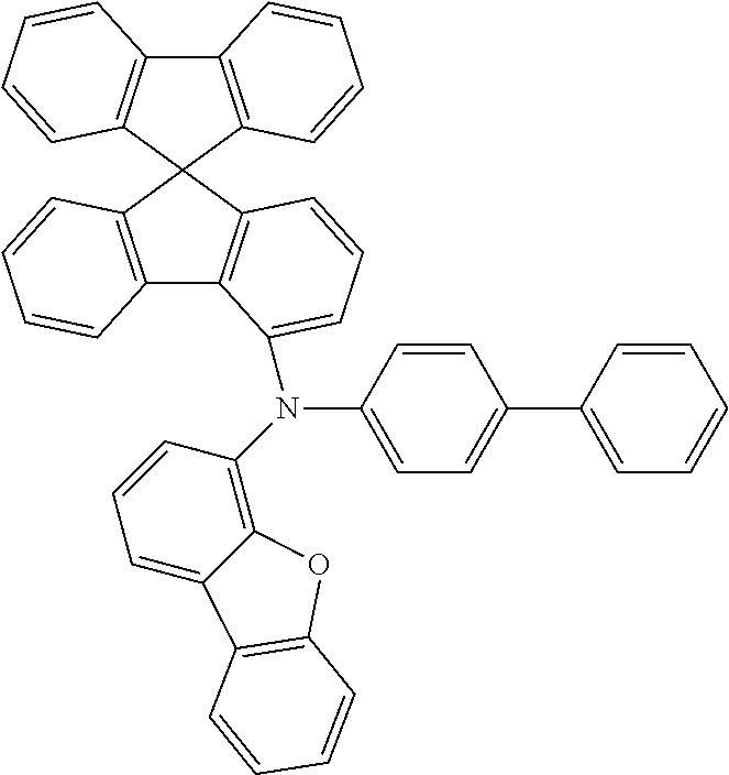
C1(C2=CC=C(N(C3=C4C(=CC=C3)C3=C(O4)C=CC=C3)C3=CC=CC4=C3C3=C(C=CC=C3)C43C4=C(C5=C3C=CC=C5)C=CC=C4)C=C2)=CC=CC=C1
